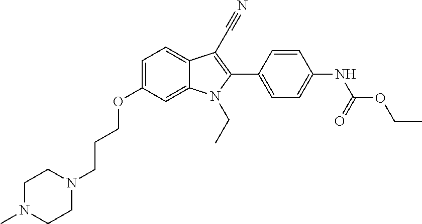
C1=C(OCCCN2CCN(C)CC2)C=C2C(=C1)C(C#N)=C(C1=CC=C(NC(OCC)=O)C=C1)N2CC
